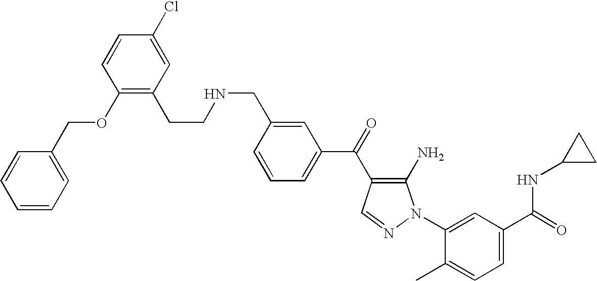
C1=CC(OCC2=CC=CC=C2)=C(CCNCC2=CC(C(=O)C3=C(N)N(C4=CC(C(=O)NC5CC5)=CC=C4C)N=C3)=CC=C2)C=C1Cl
